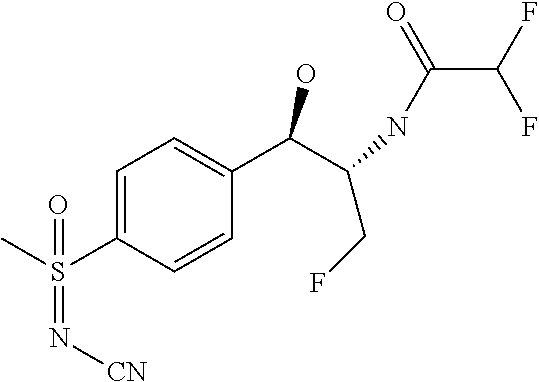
C1=C(S(C)(=N[CN])=O)C=CC(C(C(CF)NC(C(F)F)=O)O)=C1
